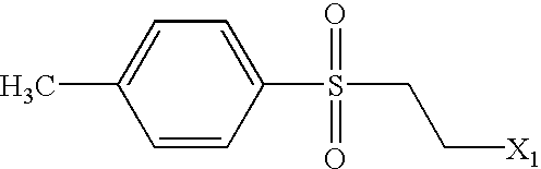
C1=CC(S(=O)(=O)CC[X1])=CC=C1C
